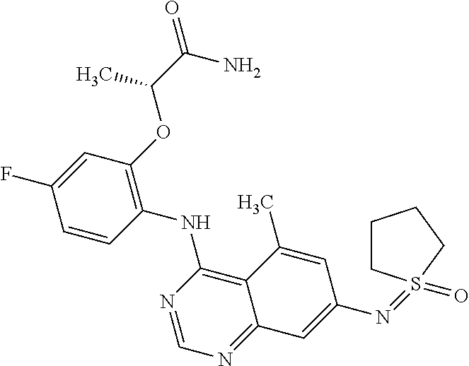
C1=CC(NC2=C3C(=NC=N2)C=C(N=S2(=O)CCCC2)C=C3C)=C(OC(C(=O)N)C)C=C1F
